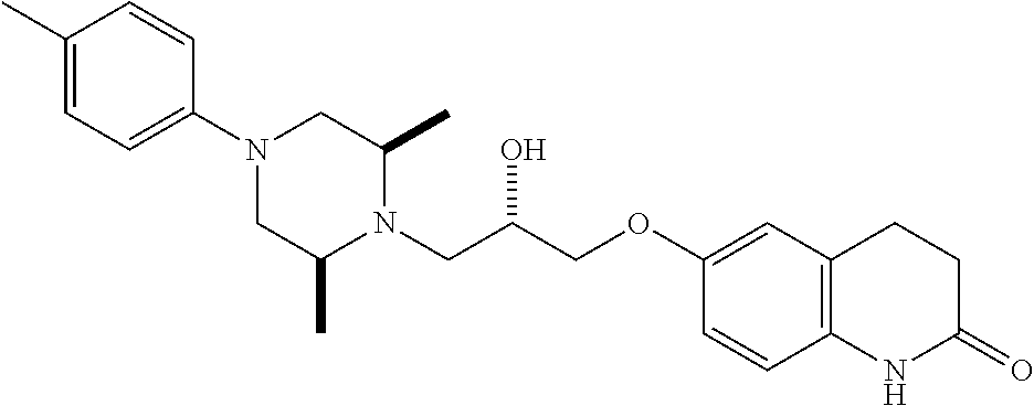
C1(C)=CC=C(N2CC(C)N(CC(COC3=CC4=C(C=C3)NC(=O)CC4)O)C(C)C2)C=C1
